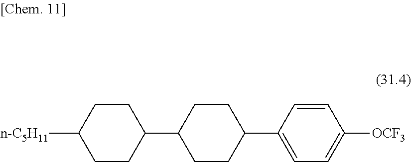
C1(C2CCC(C3=CC=C([OCF3])C=C3)CC2)CCC([n-C5H11])CC1
